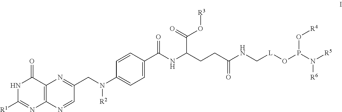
C1([R1])=NC2=C(C(=O)N1)N=C(CN([R2])C1=CC=C(C(NC(CCC(=O)NC[L]OP(N([R5])[R6])O[R4])C(=O)O[R3])=O)C=C1)C=N2
